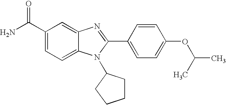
C1(C(N)=O)=CC=C2C(=C1)N=C(C1=CC=C(OC(C)C)C=C1)N2C1CCCC1
